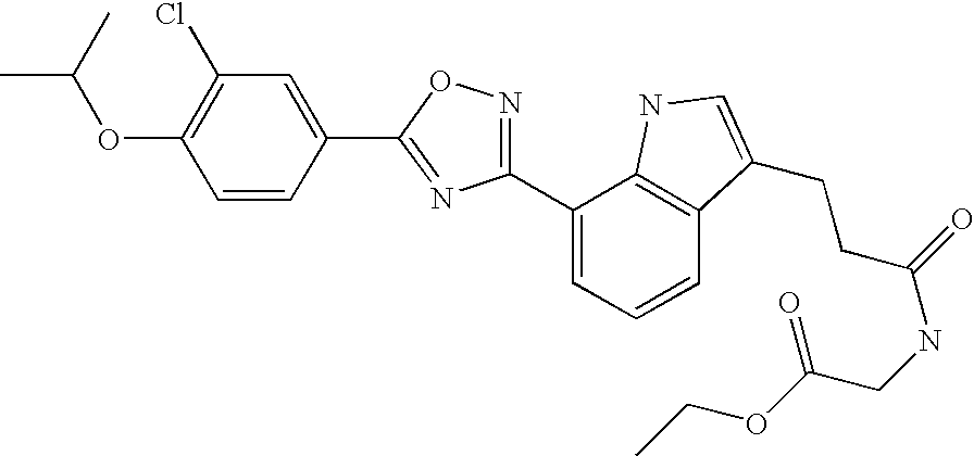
C1(OC(C)C)=C(Cl)C=C(C2=NC(C3=CC=CC4=C3NC=C4CCC(=O)NCC(OCC)=O)=NO2)C=C1
